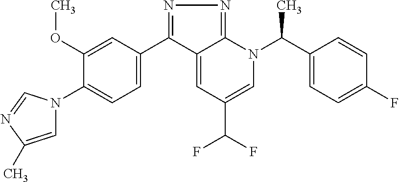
C1(C2=NN=C3C2=CC(C(F)F)=CN3C(C2=CC=C(F)C=C2)C)=CC=C(N2C=C(C)N=C2)C(OC)=C1
